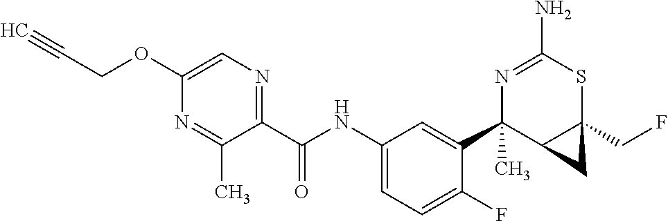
N1=C(N)SC2(CF)C(C1(C1=CC(NC(C3=NC=C(OCC#C)N=C3C)=O)=CC=C1F)C)C2
